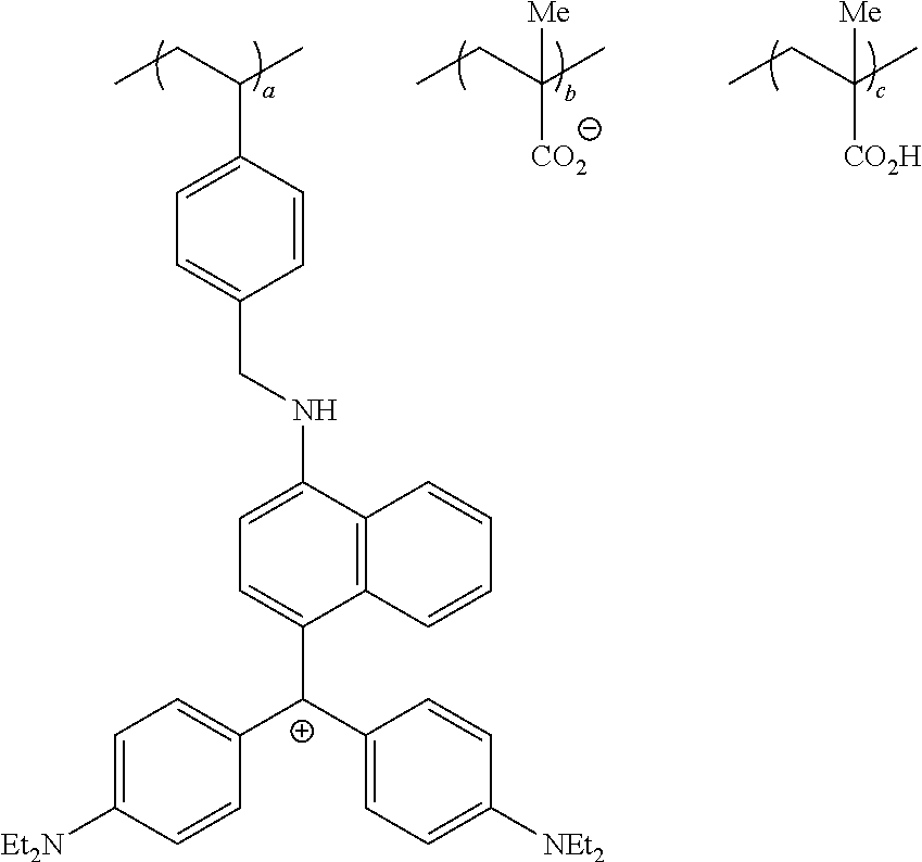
[CO2H]C(CC)(C)[Me].C1(C(CC)C)=CC=C(CNC2=CC=C([C+](C3=CC=C([NEt2])C=C3)C3=CC=C([NEt2])C=C3)C3=C2C=CC=C3)C=C1.[CO2]C(CC)(C)[Me]
